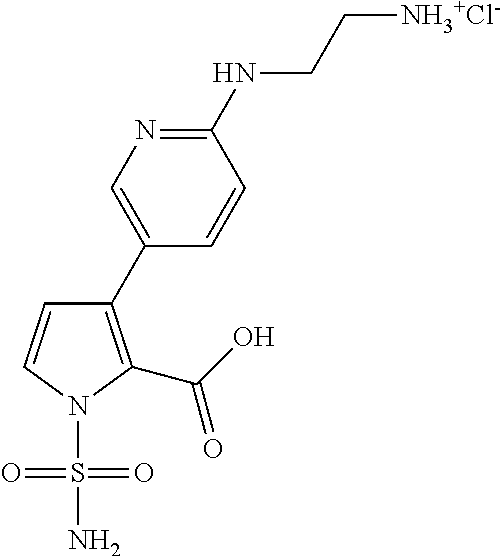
C1(NCC[NH3+Cl-])=NC=C(C2=C(C(O)=O)N(S(N)(=O)=O)C=C2)C=C1
